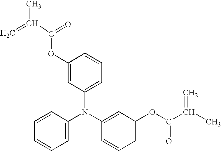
C1(N(C2=CC(OC(C(C)=C)=O)=CC=C2)C2=CC=CC=C2)=CC=CC(OC(C(C)=C)=O)=C1
